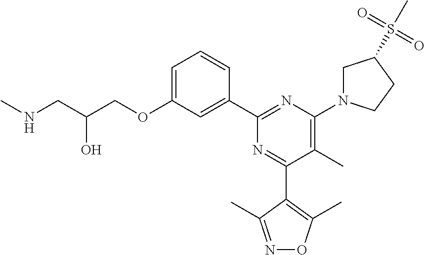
C1=C(OCC(CNC)O)C=C(C2=NC(N3CC(S(C)(=O)=O)CC3)=C(C)C(C3=C(C)ON=C3C)=N2)C=C1
